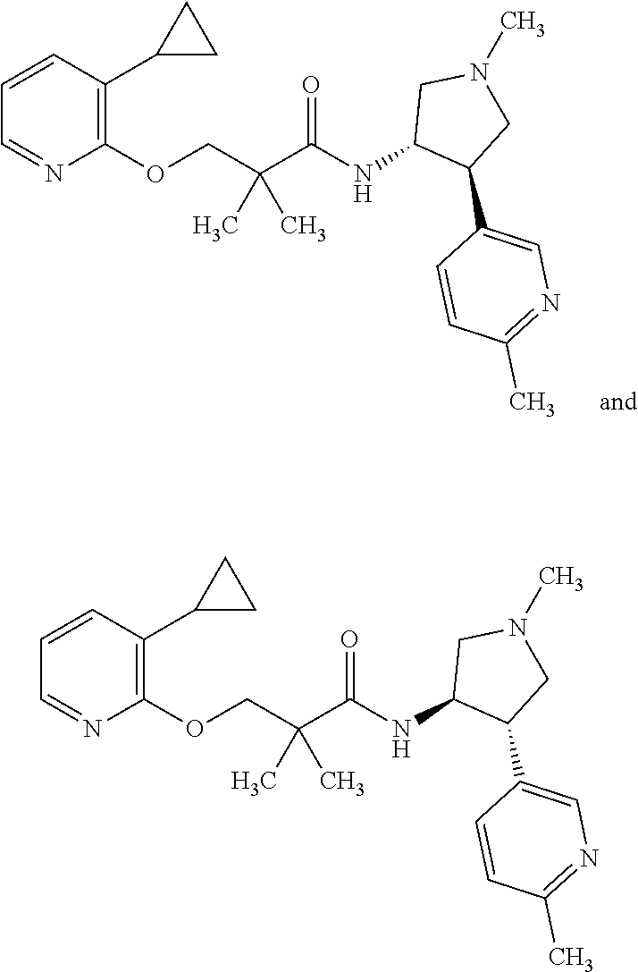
C1=CC(C2CC2)=C(OCC(C(NC2C(C3=CN=C(C)C=C3)CN(C)C2)=O)(C)C)N=C1.C1=CC(C2CC2)=C(OCC(C(NC2C(C3=CN=C(C)C=C3)CN(C)C2)=O)(C)C)N=C1
